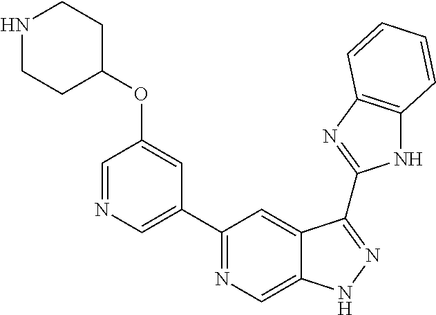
C1(C2=NC=C3C(=C2)C(C2=NC4=C(N2)C=CC=C4)=NN3)=CN=CC(OC2CCNCC2)=C1
